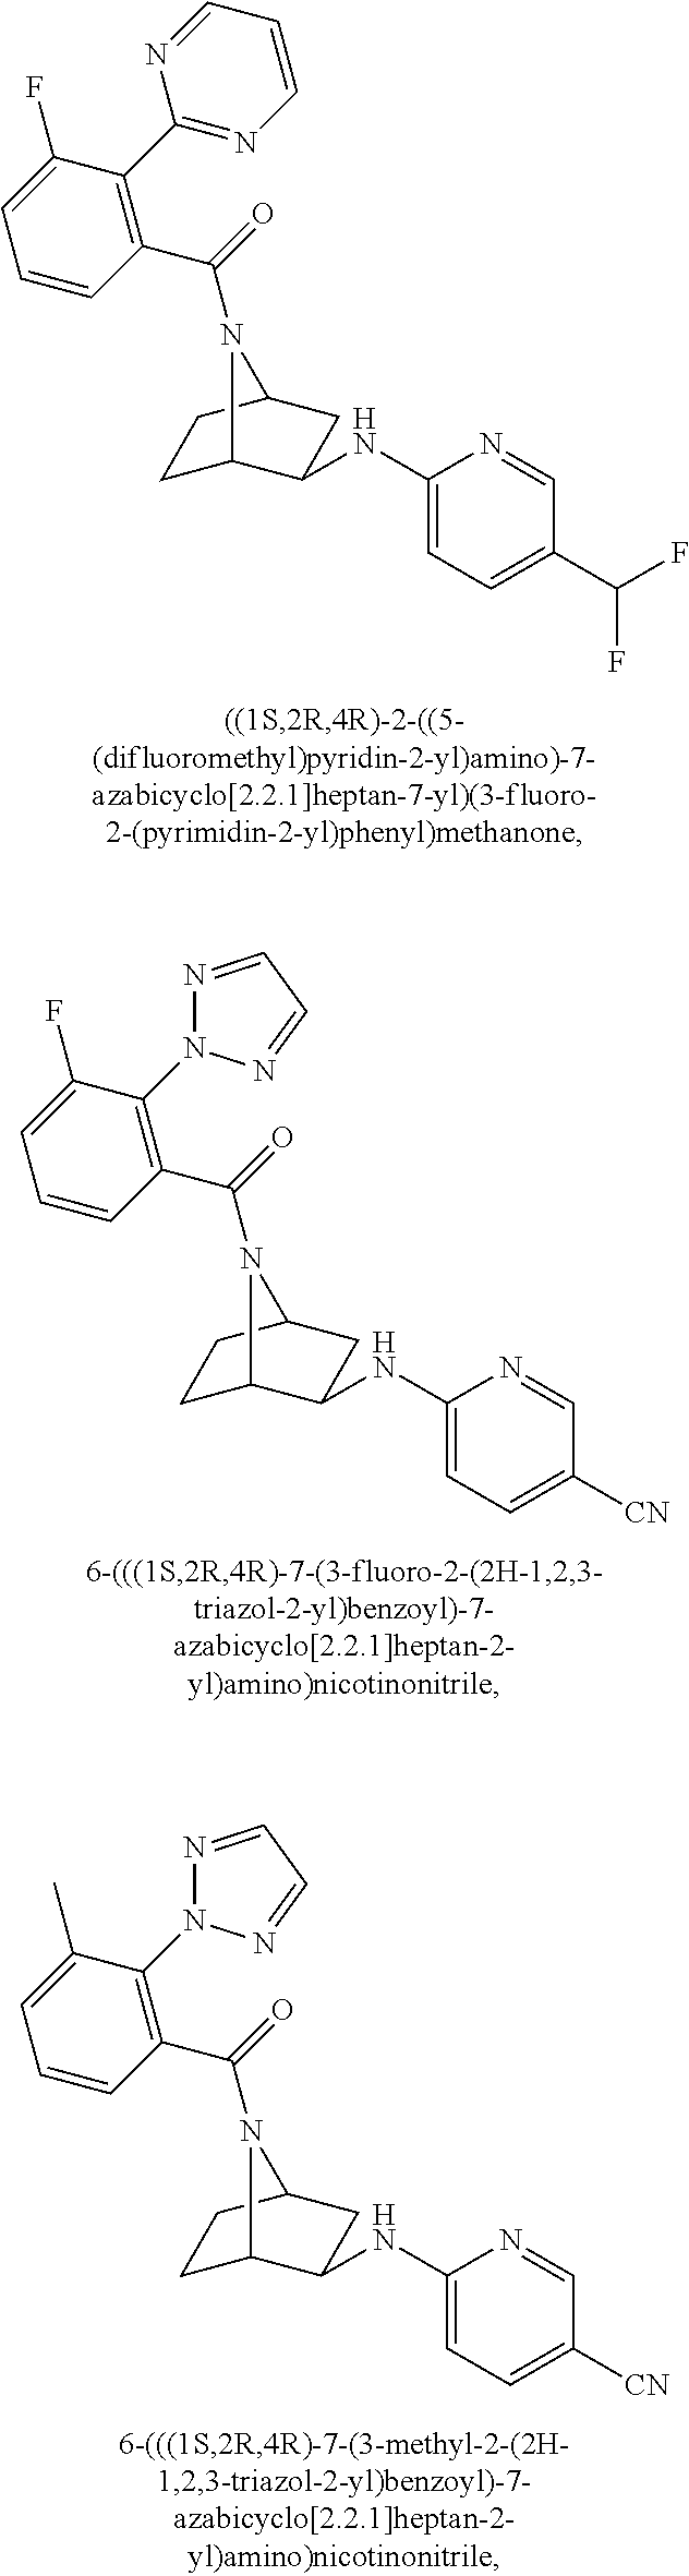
C1C2C(NC3=CC=C(C(F)F)C=N3)CC(C1)N2C(=O)C1=C(C2=NC=CC=N2)C(F)=CC=C1.C1C2C(NC3=CC=C([CN])C=N3)CC(C1)N2C(=O)C1=C(N2N=CC=N2)C(F)=CC=C1.C1C2C(NC3=CC=C([CN])C=N3)CC(C1)N2C(=O)C1=C(N2N=CC=N2)C(C)=CC=C1
